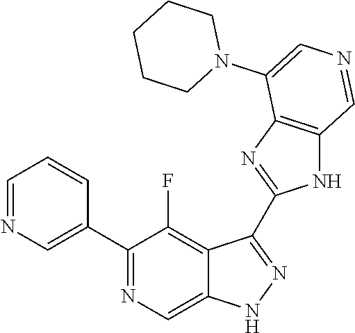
C1(C2=CN=CC=C2)=NC=C2C(=C1F)C(C1=NC3=C(N1)C=NC=C3N1CCCCC1)=NN2
